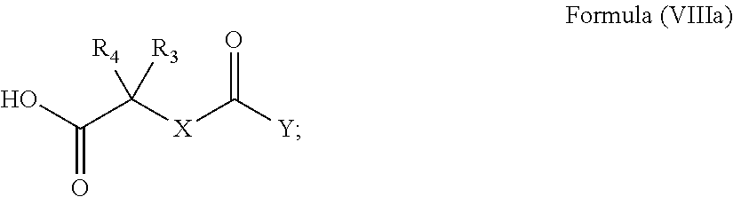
OC(C([X]C([Y])=O)([R4])[R3])=O
